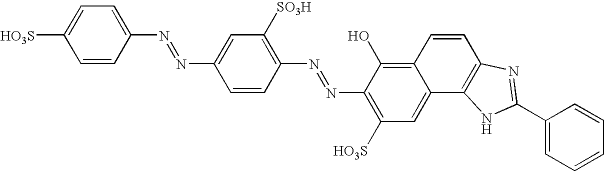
C1=CC(N=NC2=CC([SO3H])=C(N=NC3=C([HO3S])C=C4C(=C3O)C=CC3=C4NC(C4=CC=CC=C4)=N3)C=C2)=CC=C1[HO3S]
